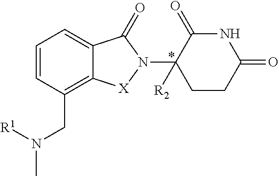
C1=CC(CN([R1])C)=C2C(=C1)C(=O)N(C1([R2])CCC(=O)NC1=O)[X]2
